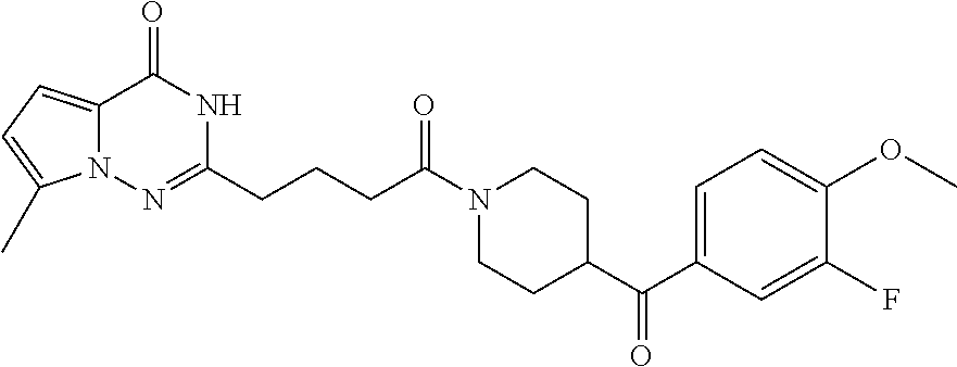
C12=CC=C(C)N1N=C(CCCC(N1CCC(C(=O)C3=CC=C(OC)C(F)=C3)CC1)=O)NC2=O
